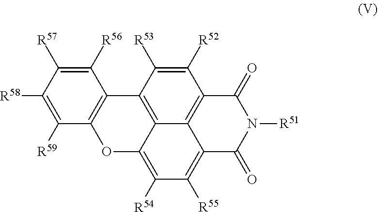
C1([R52])=C([R53])C2=C3C4=C1C(=O)N([R51])C(=O)C4=C([R55])C([R54])=C3OC1=C2C([R56])=C([R57])C([R58])=C1[R59]
